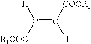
[H]C([R1OOC])=C([COOR2])[H]
